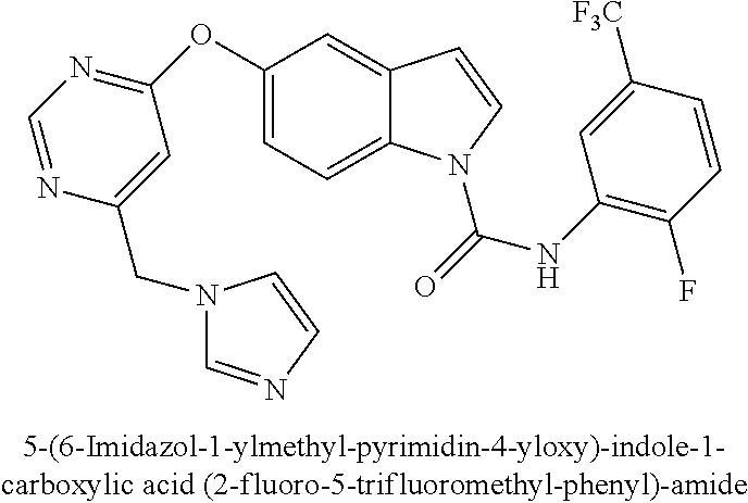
C1(OC2=NC=NC(CN3C=NC=C3)=C2)=CC=C2C(=C1)C=CN2C(=O)NC1=C(F)C=CC([CF3])=C1
